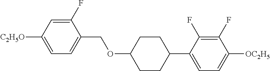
C1(F)=CC([C2H5O])=CC=C1COC1CCC(C2=CC=C([OC2H5])C(F)=C2F)CC1
